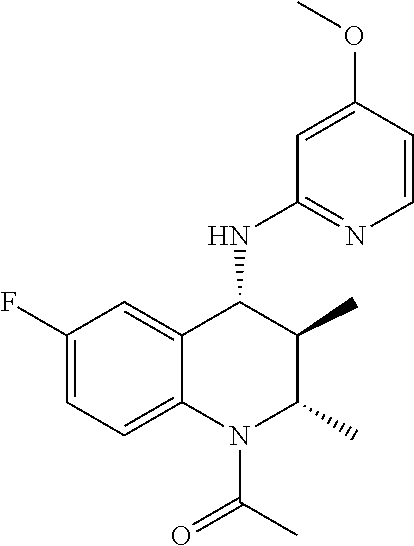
C1(F)=CC=C2C(=C1)C(NC1=NC=CC(OC)=C1)C(C)C(C)N2C(C)=O
